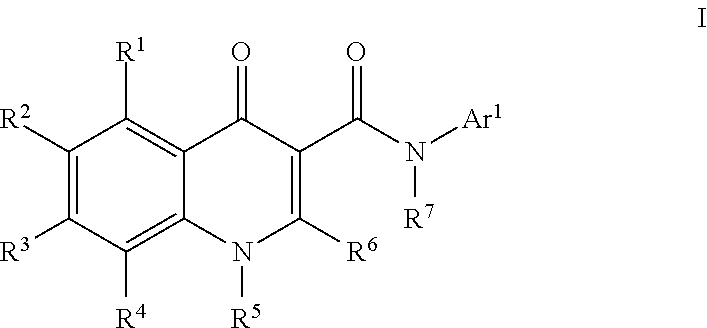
C1([R2])=C([R3])C([R4])=C2C(=C1[R1])C(=O)C(C(N([R7])[Ar1])=O)=C([R6])N2[R5]
